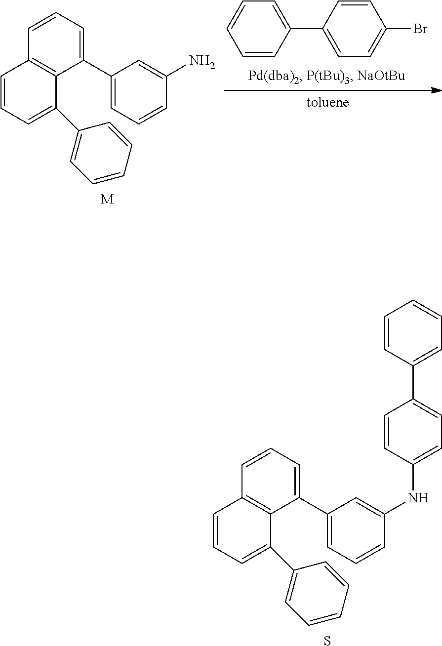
C1=CC2=C(C(C3=CC=CC(NC4=CC=C(C5=CC=CC=C5)C=C4)=C3)=C1)C(C1=CC=CC=C1)=CC=C2.S.C1=CC2=C(C(C3=CC=CC(N)=C3)=C1)C(C1=CC=CC=C1)=CC=C2.[M].C1=C(C2=CC=C(Br)C=C2)C=CC=C1
